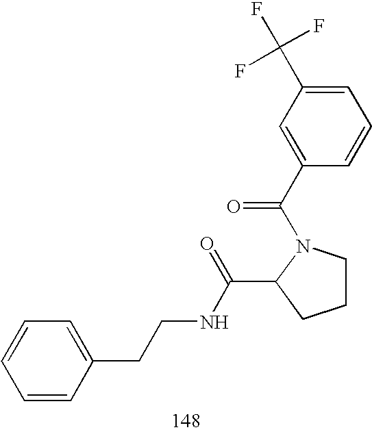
C1=CC(CCNC(C2CCCN2C(C2=CC(C(F)(F)F)=CC=C2)=O)=O)=CC=C1
